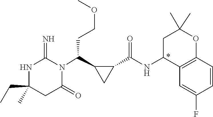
C1(CC)(C)NC(=N)N(C(C2CC2C(NC2C3=C(OC(C)(C)C2)C=CC(F)=C3)=O)CCOC)C(=O)C1
